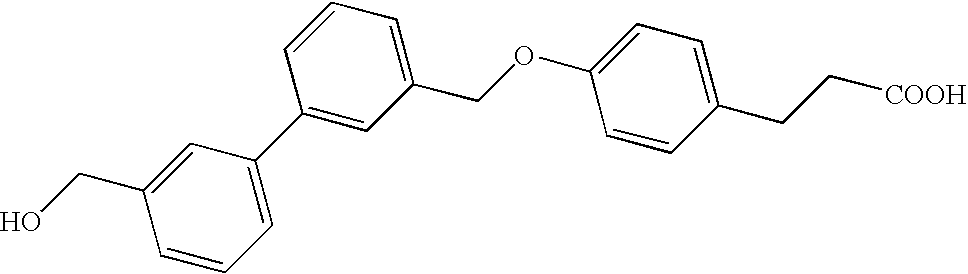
C1=C(C2=CC(COC3=CC=C(CC[COOH])C=C3)=CC=C2)C=C(CO)C=C1
